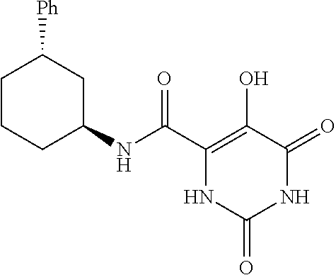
C(C1=C(O)C(=O)NC(=O)N1)(=O)NC1CC([Ph])CCC1
